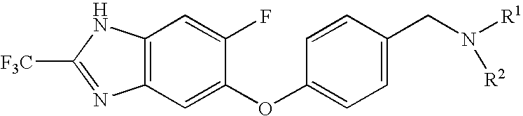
C12=C(C=C(OC3=CC=C(CN([R1])[R2])C=C3)C(F)=C1)N=C([F3C])N2
